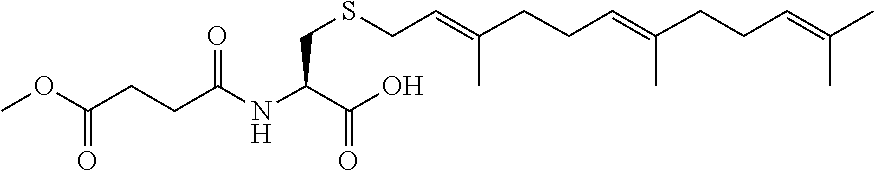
C(C(NC(C(O)=O)CSCC=C(CCC=C(C)CCC=C(C)C)C)=O)CC(=O)OC
